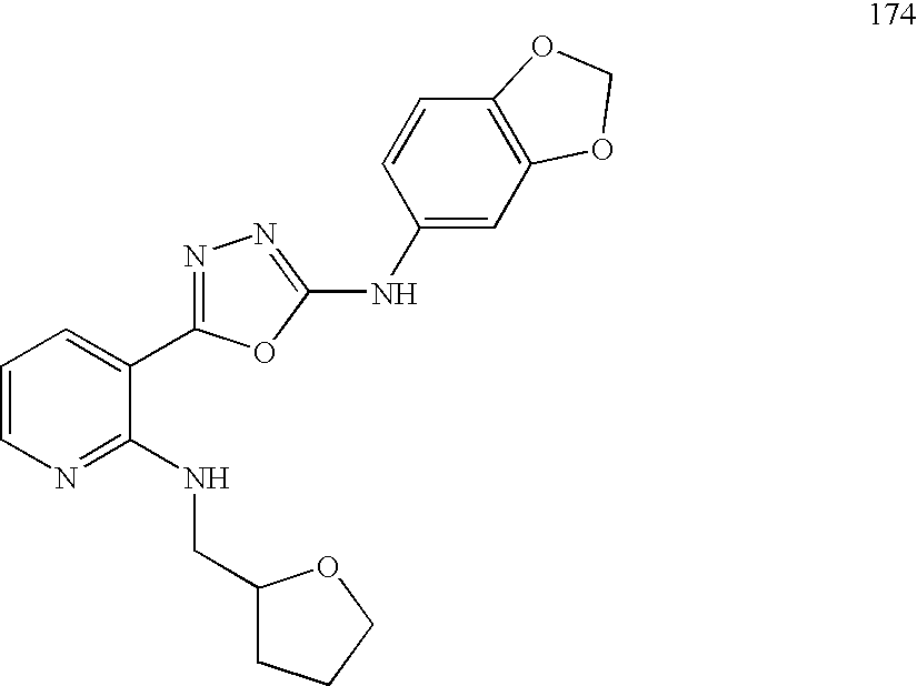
C1=CN=C(NCC2CCCO2)C(C2=NN=C(NC3=CC4=C(C=C3)OCO4)O2)=C1
